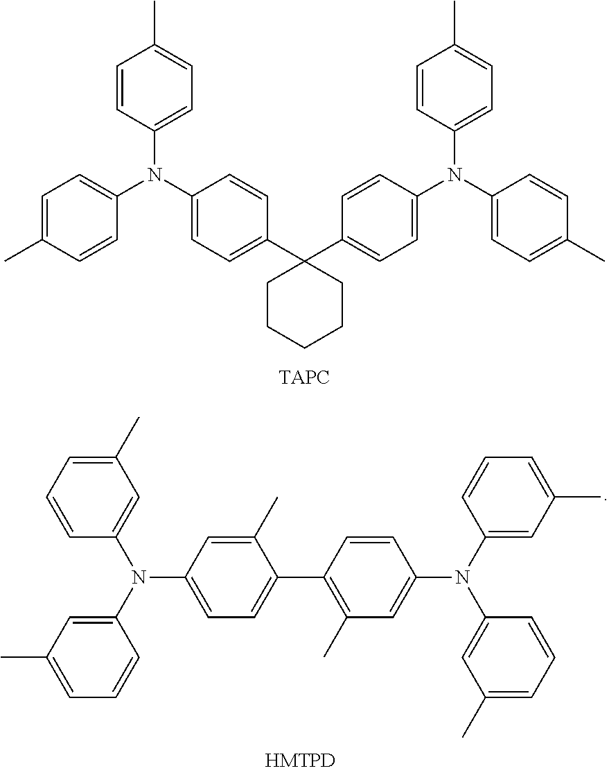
C1(N(C2=CC=C(C)C=C2)C2=CC=C(C)C=C2)=CC=C(C2(C3=CC=C(N(C4=CC=C(C)C=C4)C4=CC=C(C)C=C4)C=C3)CCCCC2)C=C1.C1(C)=CC(N(C2=CC(C)=CC=C2)C2=CC(C)=CC=C2)=CC=C1C1=C(C)C=C(N(C2=CC(C)=CC=C2)C2=CC(C)=CC=C2)C=C1
